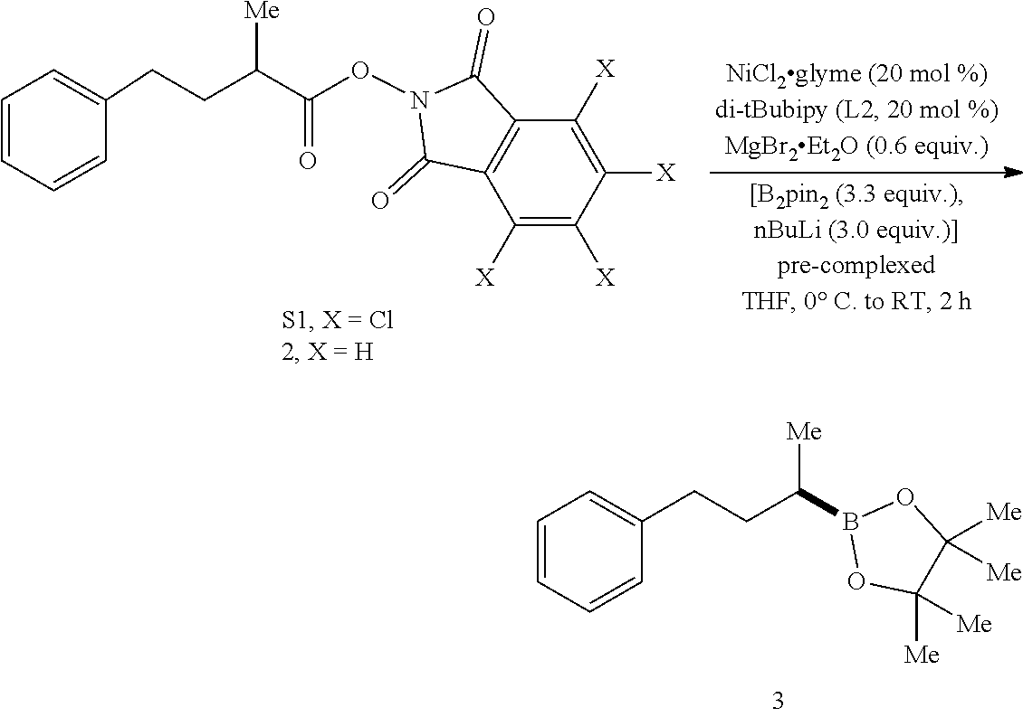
C1=CC=CC(CCC(B2OC([Me])([Me])C([Me])([Me])O2)[Me])=C1.C1=CC=CC(CCC(C(ON2C(=O)C3=C(C([X])=C([X])C([X])=C3[X])C2=O)=O)[Me])=C1
